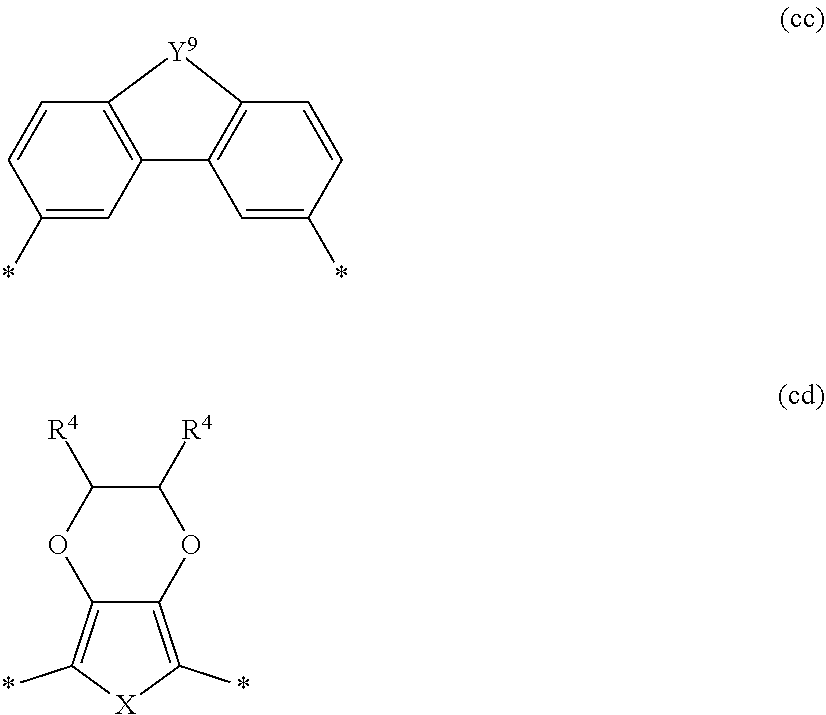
C1=CC(*)=CC2=C1[Y9]C1=C2C=C(*)C=C1.C1([R4])C([R4])OC2=C(*)[X]C(*)=C2O1
